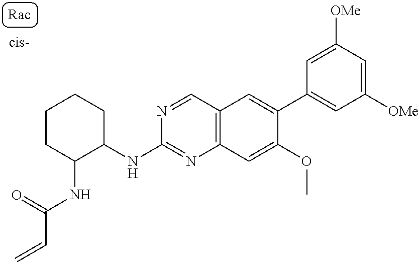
C1(NC2C(NC(=O)C=C)CCCC2)=NC2=C(C=N1)C=C(C1=CC([OMe])=CC([OMe])=C1)C(OC)=C2
